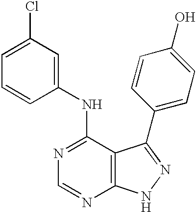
N1=C(NC2=CC(Cl)=CC=C2)C2=C(N=C1)NN=C2C1=CC=C(O)C=C1
